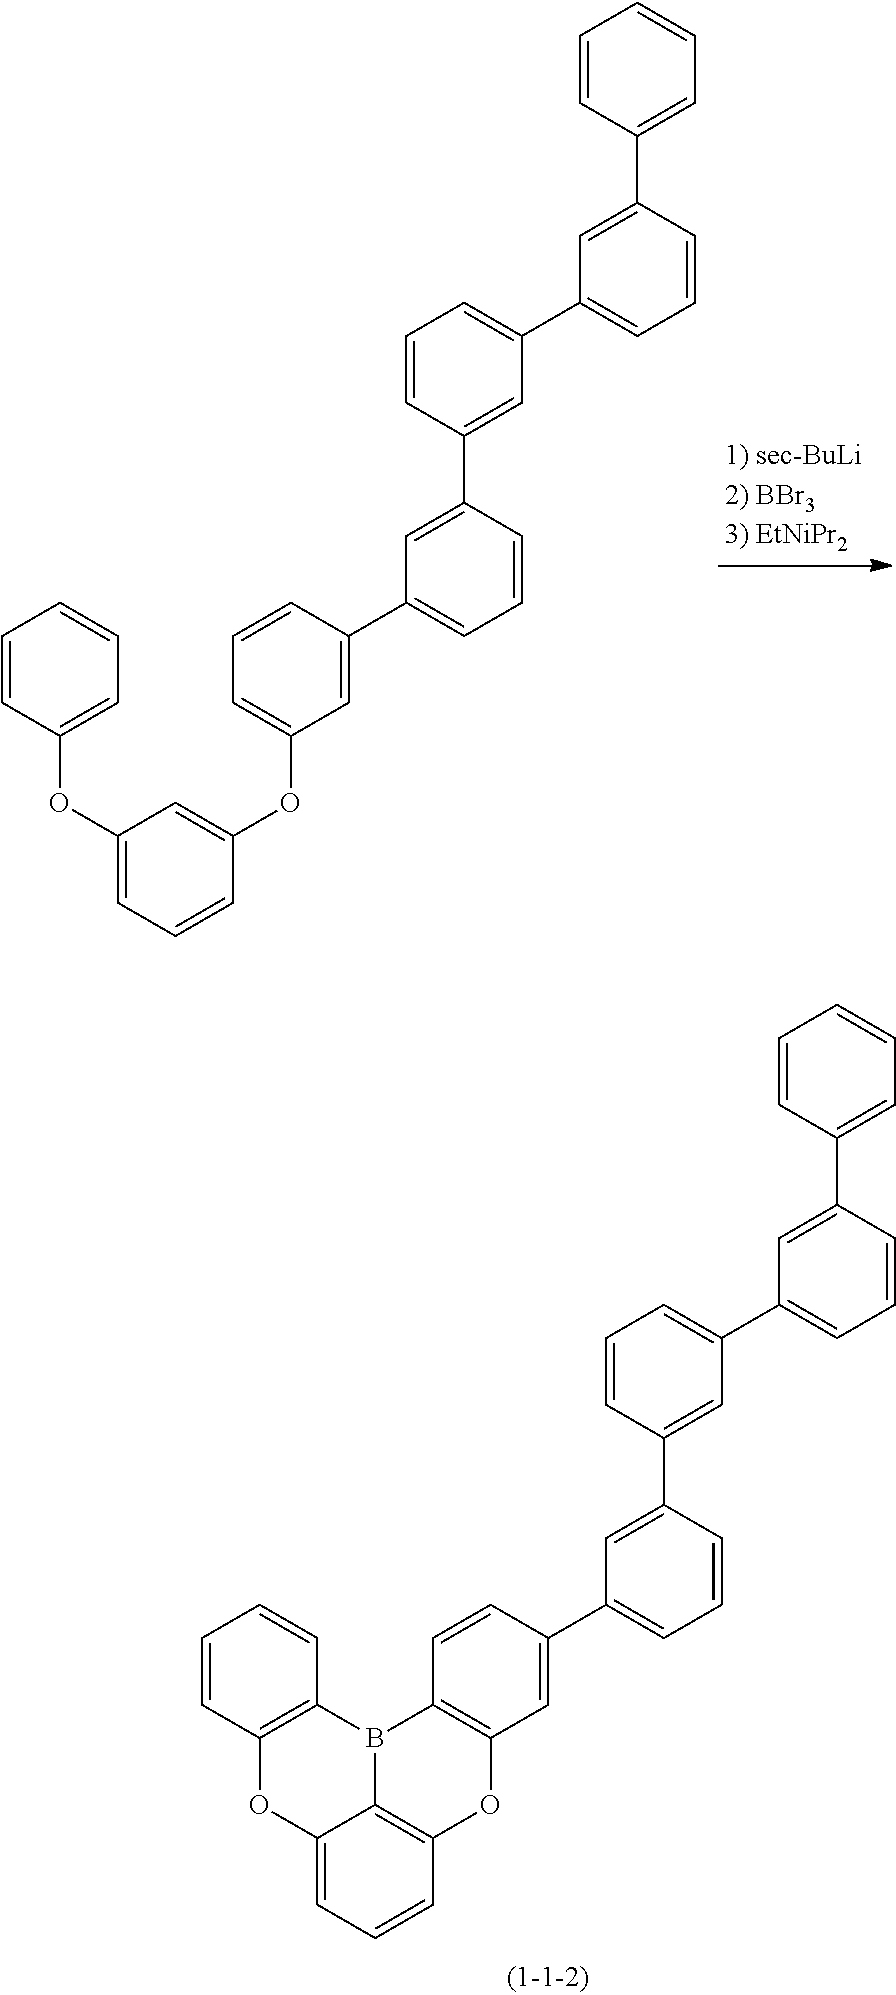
C1=CC(C2=CC(C3=CC=CC(C4=CC(C5=CC(OC6=CC(OC7=CC=CC=C7)=CC=C6)=CC=C5)=CC=C4)=C3)=CC=C2)=CC=C1.C1=CC(C2=CC(C3=CC=CC(C4=CC(C5=CC6=C(C=C5)B5C7=C(O6)C=CC=C7OC6=C5C=CC=C6)=CC=C4)=C3)=CC=C2)=CC=C1
